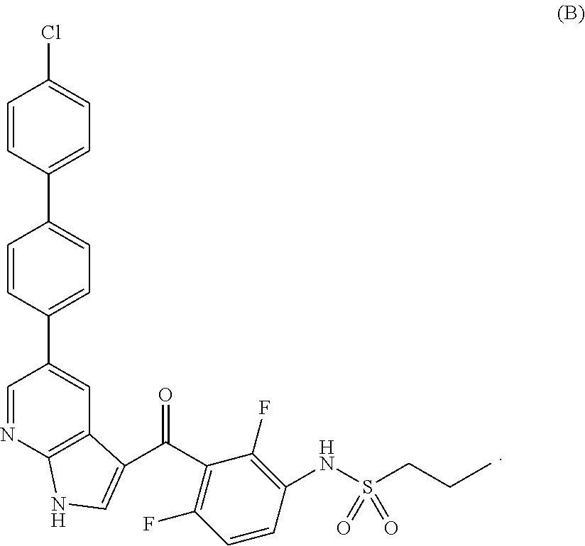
C1=CC(NS(CCC)(=O)=O)=C(F)C(C(=O)C2=CNC3=C2C=C(C2=CC=C(C4=CC=C(Cl)C=C4)C=C2)C=N3)=C1F
